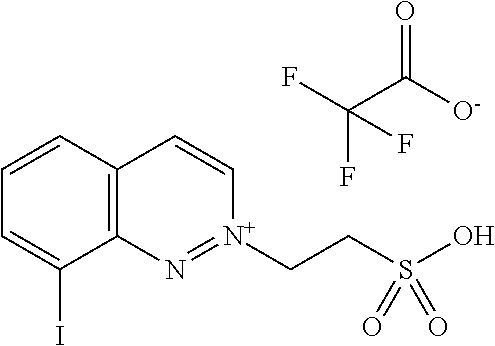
FC(F)(C(=O)[O-])F.O=S(=O)(O)CC[N+]1=NC2=C(C=CC=C2I)C=C1
